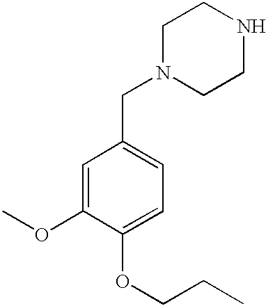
N1(CC2=CC=C(OCCC)C(OC)=C2)CCNCC1
